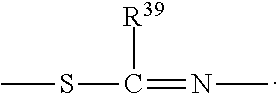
CSC([R39])=NC
